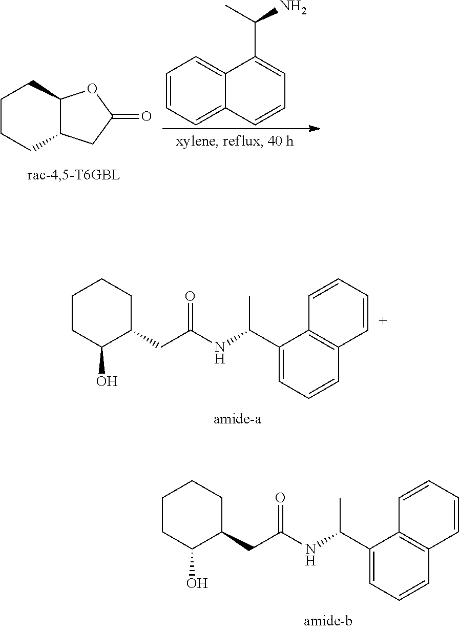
C1CCC2C(C1)OC(=O)C2.C1=CC=C2C(=C1)C(C(C)N)=CC=C2.C1CC(O)C(CC(NC(C2=CC=CC3=C2C=CC=C3)C)=O)CC1.C1CC(O)C(CC(NC(C2=CC=CC3=C2C=CC=C3)C)=O)CC1
